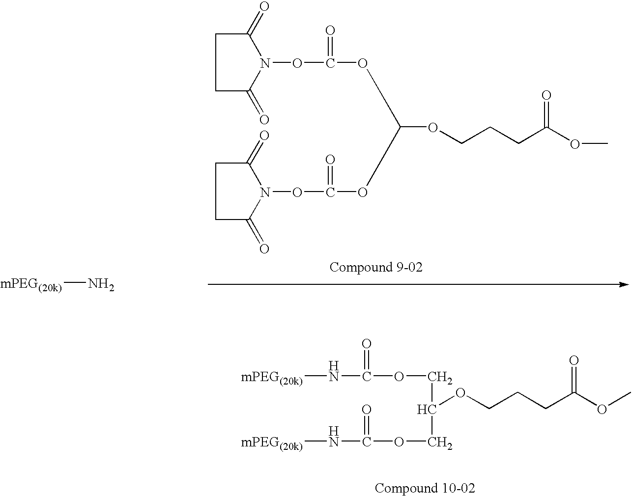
C1C(=O)N(OC(=O)OC(OC(ON2C(=O)CCC2=O)=O)OCCCC(OC)=O)C(=O)C1.[mPEG(20k)]N.C(OCCCC(OC)=O)(COC(=O)N[mPEG(20k)])COC(=O)N[mPEG(20k)]
